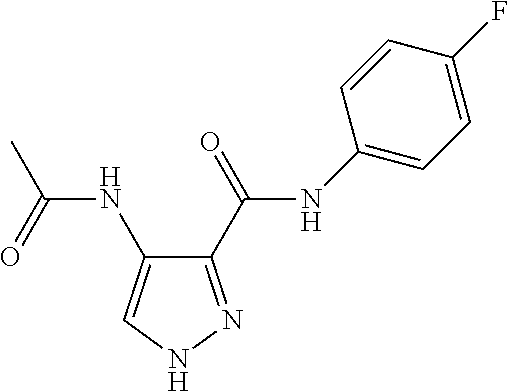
C1(C(=O)NC2=CC=C(F)C=C2)=NNC=C1NC(C)=O
